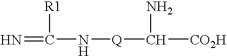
N=C([R1])N[Q]C(N)[CO2H]
